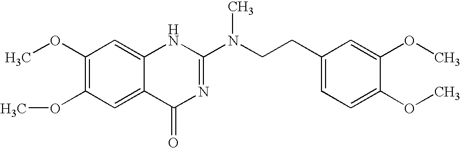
C1(OC)=C(OC)C=C2C(=C1)NC(N(CCC1=CC=C(OC)C(OC)=C1)C)=NC2=O
